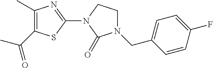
C1(C)=C(C(C)=O)SC(N2C(=O)N(CC3=CC=C(F)C=C3)CC2)=N1
